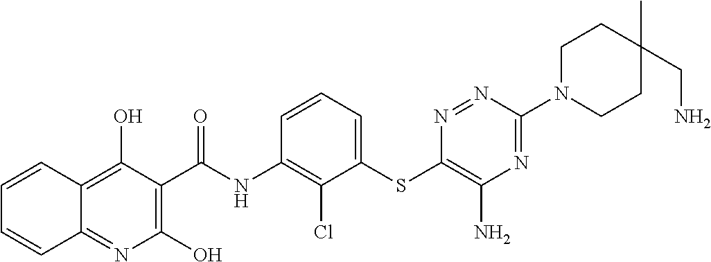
C12=NC(O)=C(C(NC3=C(Cl)C(SC4=C(N)N=C(N5CCC(C)(CN)CC5)N=N4)=CC=C3)=O)C(O)=C1C=CC=C2
